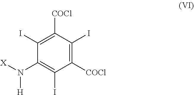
C1(I)=C([COCl])C(I)=C([COCl])C(I)=C1N([X])[H]
